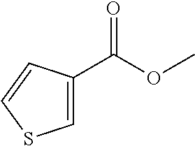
C(OC)(=O)C1=CSC=C1
